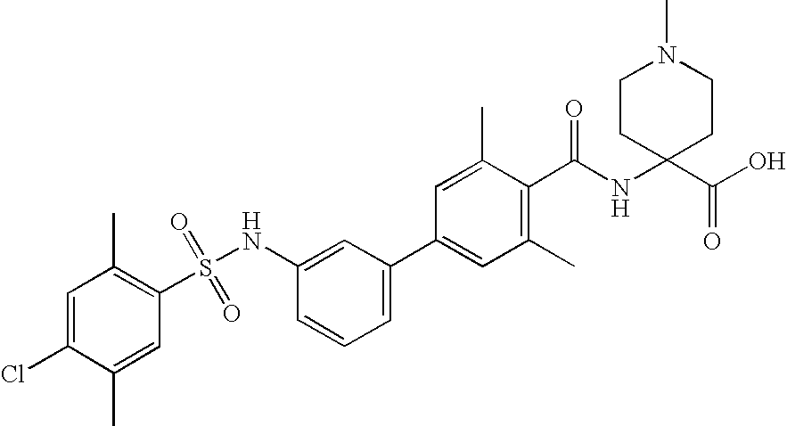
C1(NS(C2=C(C)C=C(Cl)C(C)=C2)(=O)=O)=CC(C2=CC(C)=C(C(NC3(C(O)=O)CCN(C)CC3)=O)C(C)=C2)=CC=C1
